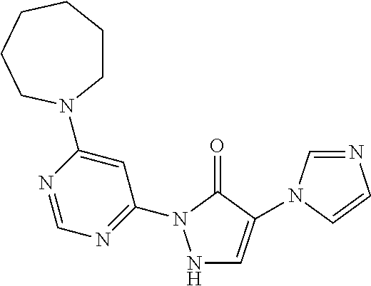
N1C=C(N2C=NC=C2)C(=O)N1C1=NC=NC(N2CCCCCC2)=C1
